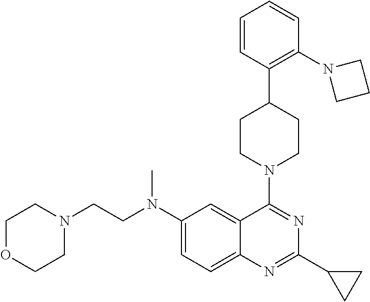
C1(N(CCN2CCOCC2)C)=CC=C2C(=C1)C(N1CCC(C3=C(N4CCC4)C=CC=C3)CC1)=NC(C1CC1)=N2
